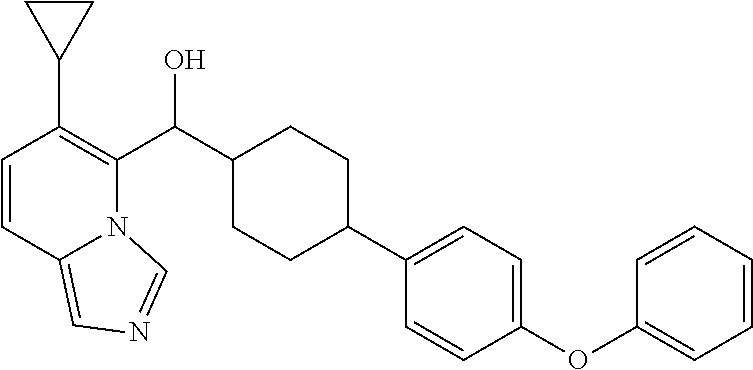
C1=CC2=CN=CN2C(C(C2CCC(C3=CC=C(OC4=CC=CC=C4)C=C3)CC2)O)=C1C1CC1
